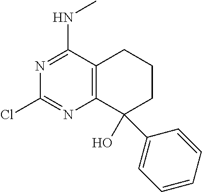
C12=C(C(NC)=NC(Cl)=N1)CCCC2(C1=CC=CC=C1)O
